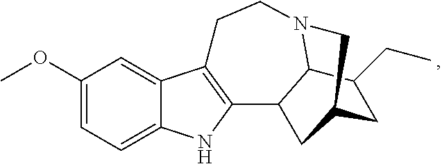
C1(OC)=CC=C2C(=C1)C1=C(N2)C2C3N(CC1)CC(CC3CC)C2
